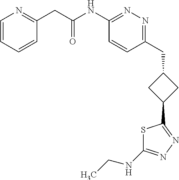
C1(NC(CC2=NC=CC=C2)=O)=NN=C(CC2CC(C3=NN=C(NCC)S3)C2)C=C1
